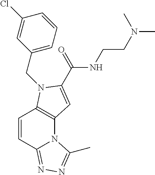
C12=C(N(CC3=CC=CC(Cl)=C3)C(C(NCCN(C)C)=O)=C1)C=CC1=NN=C(C)N21
